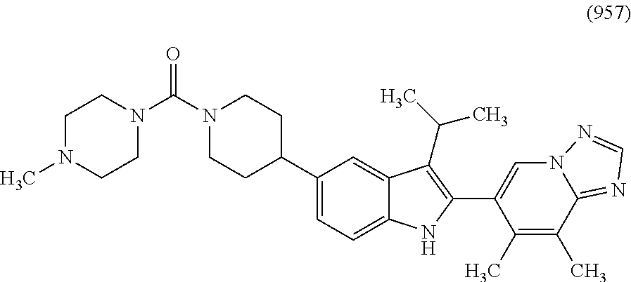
N1(C(=O)N2CCN(C)CC2)CCC(C2=CC=C3C(=C2)C(C(C)C)=C(C2=CN4C(=NC=N4)C(C)=C2C)N3)CC1
